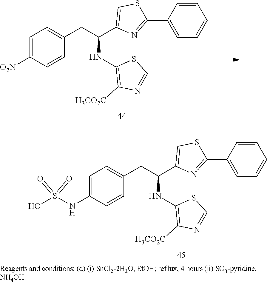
C1=C([O2N])C=CC(CC(C2=CSC(C3=CC=CC=C3)=N2)NC2=C([H3CO2C])N=CS2)=C1.C1=C(NS(O)(=O)=O)C=CC(CC(C2=CSC(C3=CC=CC=C3)=N2)NC2=C([H3CO2C])N=CS2)=C1
